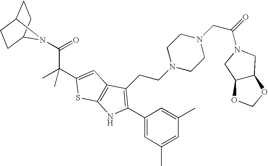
C1C2CCC(C1)N2C(C(C1=CC2=C(S1)NC(C1=CC(C)=CC(C)=C1)=C2CCN1CCN(CC(=O)N2CC3C(C2)OCO3)CC1)(C)C)=O
